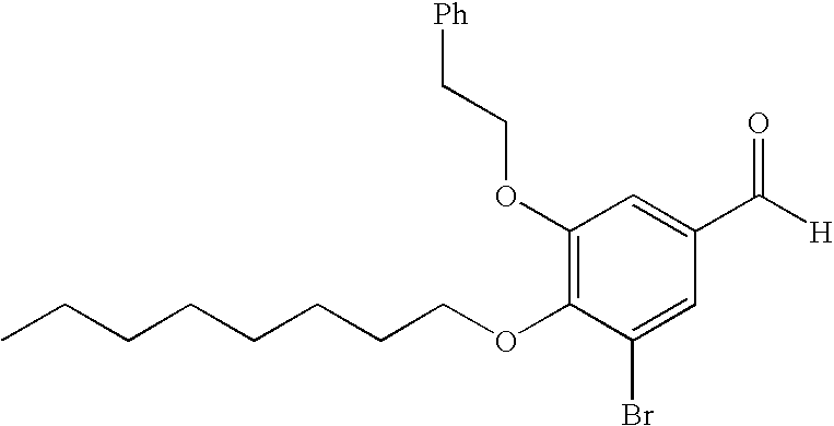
C(CCCCCCOC1=C(OCC[Ph])C=C(C([H])=O)C=C1Br)C
